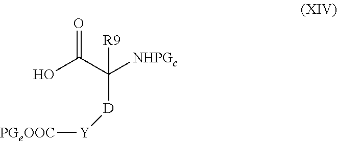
OC(C([NHPGc])([R9])[D][Y][PGeOOC])=O
